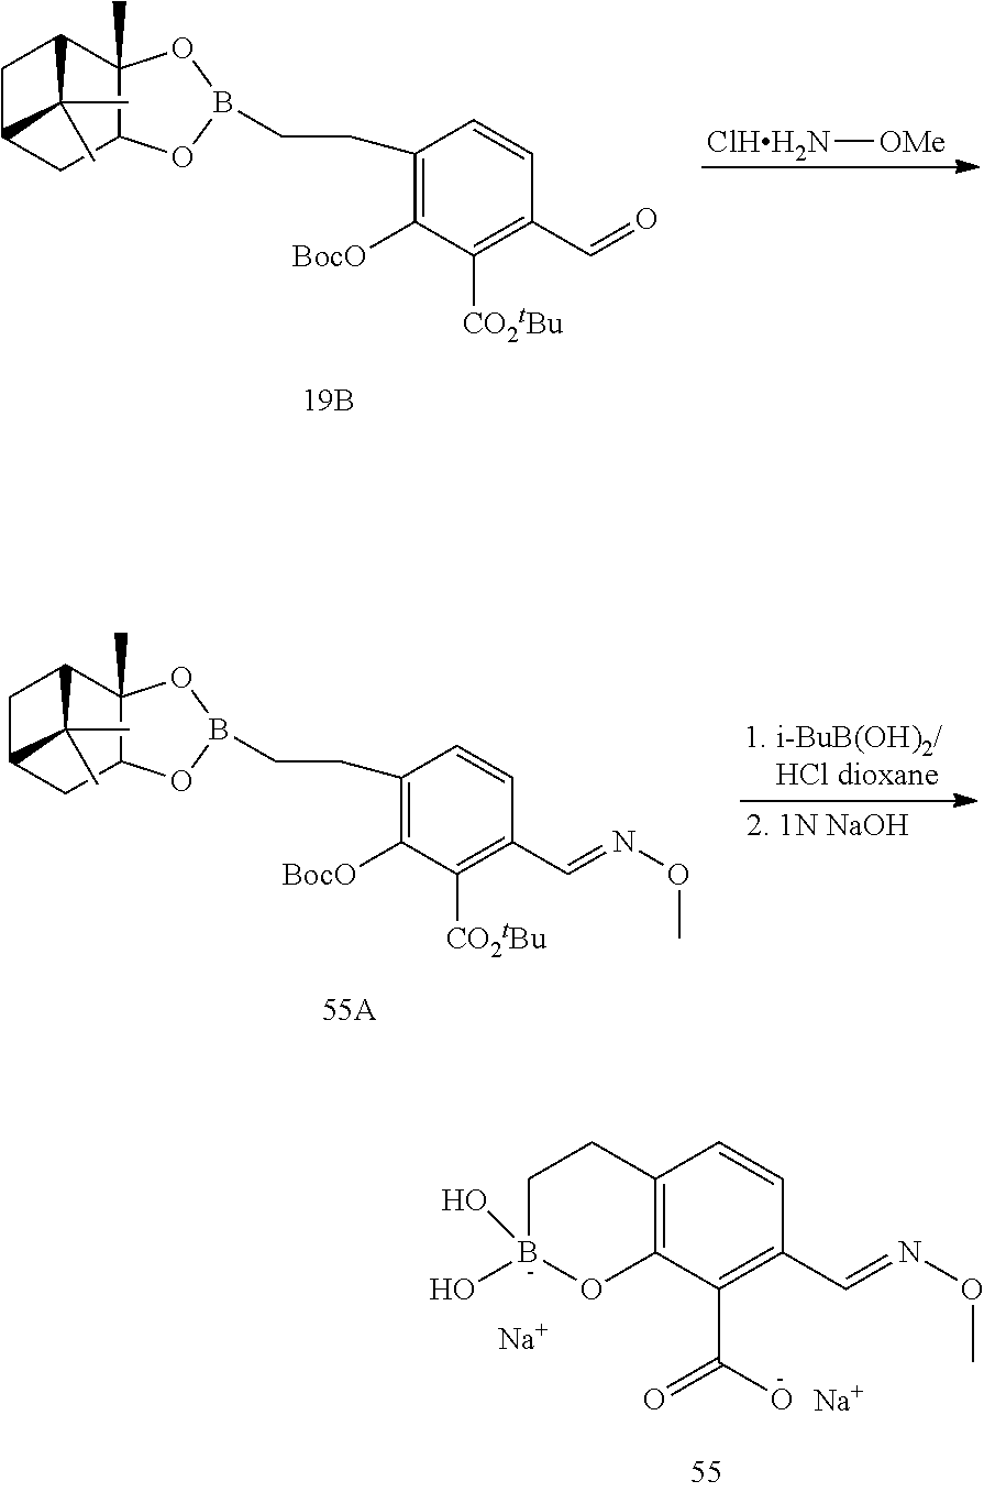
C1C2CC3C(C)(C1C2(C)C)OB(CCC1=C([BocO])C([CO2tBu])=C(C=O)C=C1)O3.[ClHH2N][OMe].C1C2CC3C(C)(C1C2(C)C)OB(CCC1=C([BocO])C([CO2tBu])=C(C=NOC)C=C1)O3.C12=C(C(C(O)=O)=C(C=NOC)C=C1)OB(O)(O)CC2.[Na].[Na]
